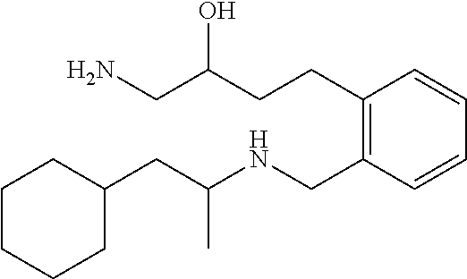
C1(CC(NCC2=C(CCC(O)CN)C=CC=C2)C)CCCCC1
